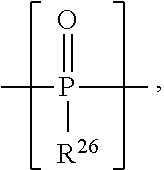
O=P([R26])(C)C
